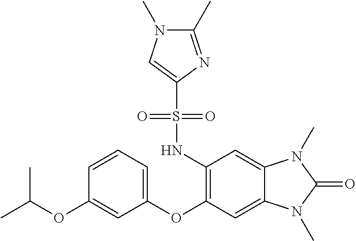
C1=CC=C(OC2=C(NS(C3=CN(C)C(C)=N3)(=O)=O)C=C3C(=C2)N(C)C(=O)N3C)C=C1OC(C)C
